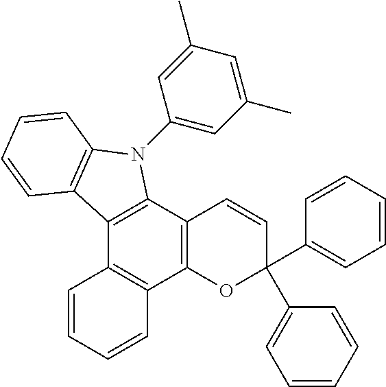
C12=C(C3=C(C4=C1C=CC=C4)OC(C1=CC=CC=C1)(C1=CC=CC=C1)C=C3)N(C1=CC(C)=CC(C)=C1)C1=C2C=CC=C1
